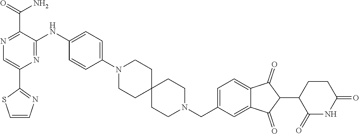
N1=C(C(=O)N)C(NC2=CC=C(N3CCC4(CC3)CCN(CC3=CC=C5C(=C3)C(=O)C(C3CCC(=O)NC3=O)C5=O)CC4)C=C2)=NC(C2=NC=CS2)=C1
